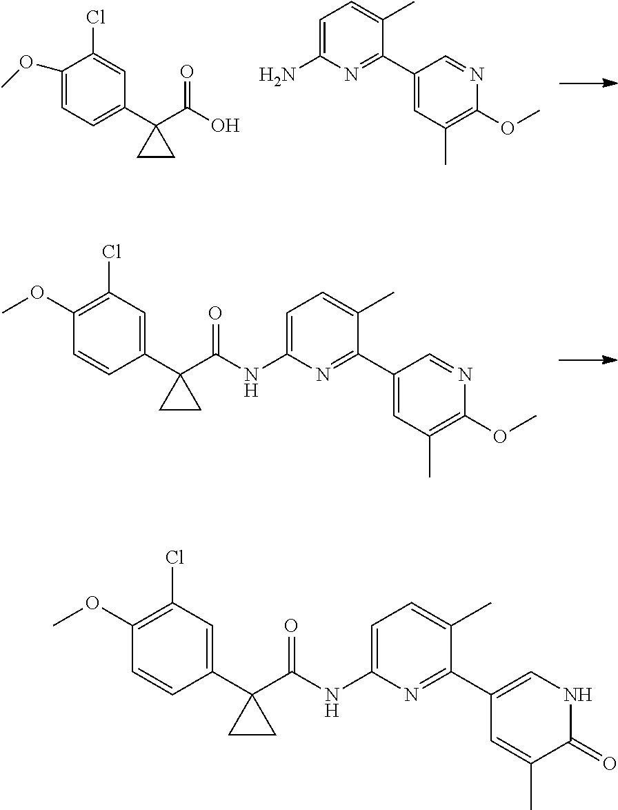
C1=C(N)N=C(C2=CC(C)=C(OC)N=C2)C(C)=C1.C1=C(OC)C(Cl)=CC(C2(C(O)=O)CC2)=C1.C1(OC)=C(Cl)C=C(C2(C(=O)NC3=CC=C(C)C(C4=CC(C)=C(OC)N=C4)=N3)CC2)C=C1.C1(OC)=C(Cl)C=C(C2(C(=O)NC3=CC=C(C)C(C4=CNC(=O)C(C)=C4)=N3)CC2)C=C1
